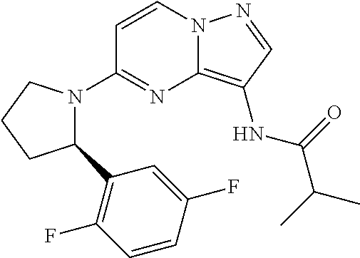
C1=CN2C(=C(NC(=O)C(C)C)C=N2)N=C1N1C(C2=C(F)C=CC(F)=C2)CCC1
